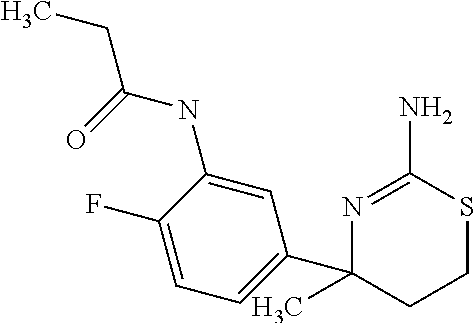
N(C1=CC(C2(C)CCSC(N)=N2)=CC=C1F)C(=O)CC
